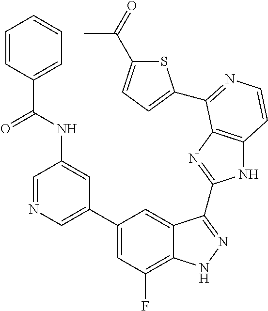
C1=C(C2=CC(F)=C3C(=C2)C(C2=NC4=C(N2)C=CN=C4C2=CC=C(C(=O)C)S2)=NN3)C=C(NC(=O)C2=CC=CC=C2)C=N1
